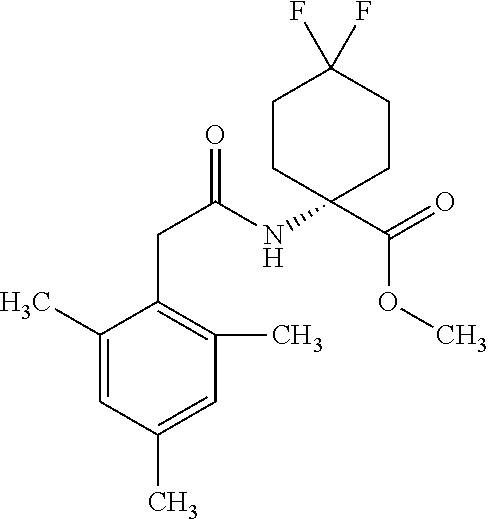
C1(C)=CC(C)=CC(C)=C1CC(=O)NC1(C(=O)OC)CCC(F)(F)CC1
